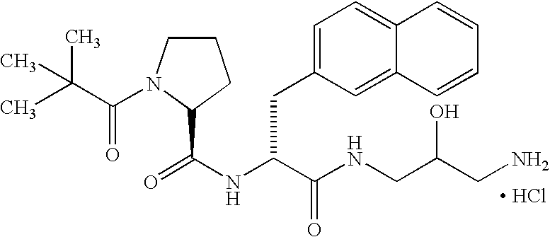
C1CN(C(C(C)(C)C)=O)C(C(NC(C(NCC(CN)O)=O)CC2=CC=C3C(=C2)C=CC=C3)=O)C1.[ HCl]
